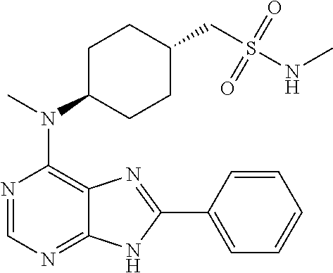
N1=CN=C2C(=C1N(C)C1CCC(CS(NC)(=O)=O)CC1)N=C(C1=CC=CC=C1)N2
